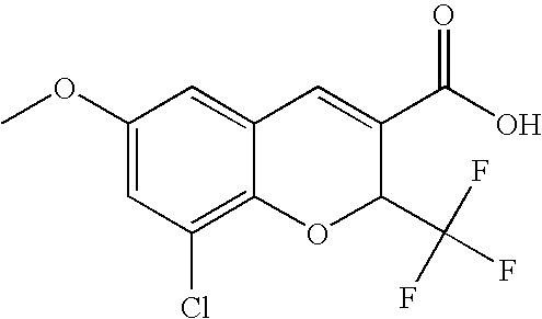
C1(OC)=CC(Cl)=C2C(=C1)C=C(C(O)=O)C(C(F)(F)F)O2
